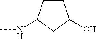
C1CC(NC)CC1O
